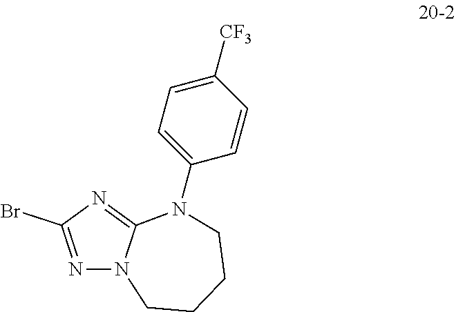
N1=C(Br)N=C2N1CCCCN2C1=CC=C([CF3])C=C1
